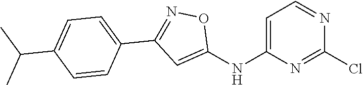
C1=C(NC2=CC(C3=CC=C(C(C)C)C=C3)=NO2)N=C(Cl)N=C1
